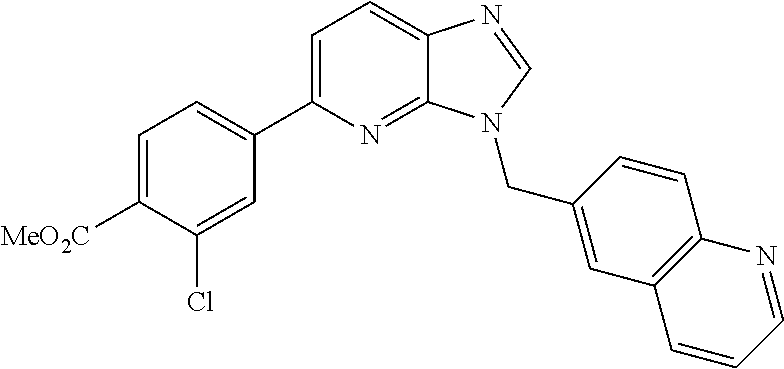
C1=C(C2=CC=C([MeO2C])C(Cl)=C2)N=C2C(=C1)N=CN2CC1=CC2=C(C=C1)N=CC=C2
